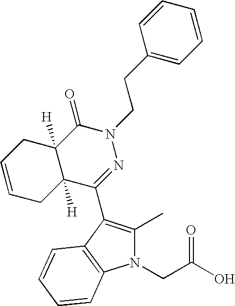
N1(CC(O)=O)C(C)=C(C2=NN(CCC3=CC=CC=C3)C(=O)C3([H])C2([H])CC=CC3)C2=C1C=CC=C2
